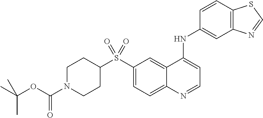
S(C1=CC=C2C(=C1)C(NC1=CC3=C(C=C1)SC=N3)=CC=N2)(C1CCN(C(OC(C)(C)C)=O)CC1)(=O)=O
